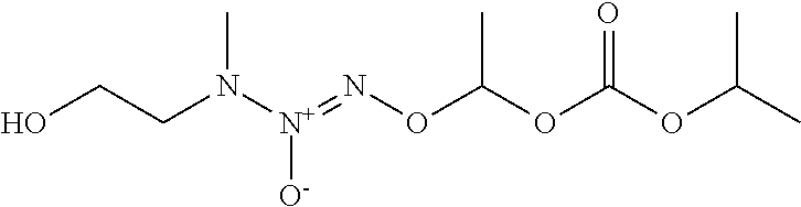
C(CN([N+](=NOC(OC(OC(C)C)=O)C)[O-])C)O
